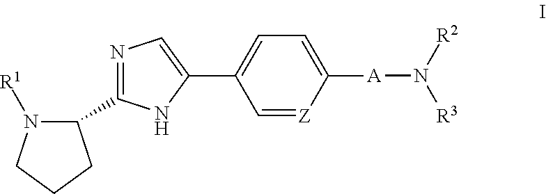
C1(C2=NC=C(C3=CC=C([A]N([R3])[R2])[Z]=C3)N2)N([R1])CCC1
